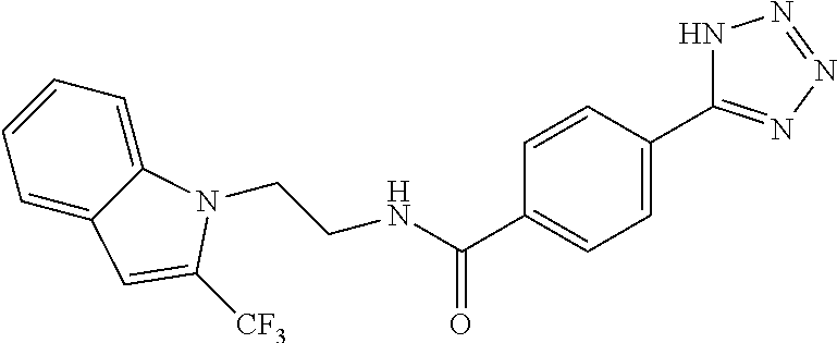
C1=C2C(=CC=C1)N(CCNC(C1=CC=C(C3=NN=NN3)C=C1)=O)C([CF3])=C2
